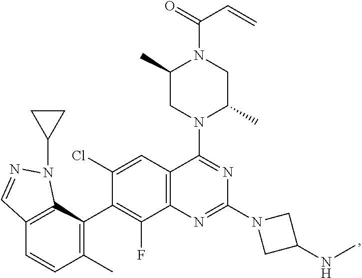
N(C)C1CN(C2=NC3=C(C=C(Cl)C(C4=C(C)C=CC5=C4N(C4CC4)N=C5)=C3F)C(N3CC(C)N(C(C=C)=O)CC3C)=N2)C1
